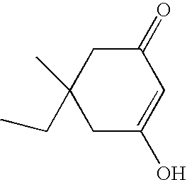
C1C(O)=CC(=O)CC1(CC)C
